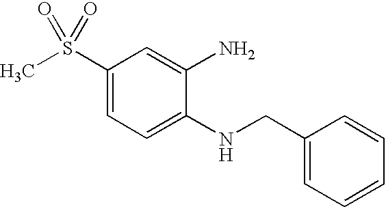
C1(S(C)(=O)=O)=CC=C(NCC2=CC=CC=C2)C(N)=C1
